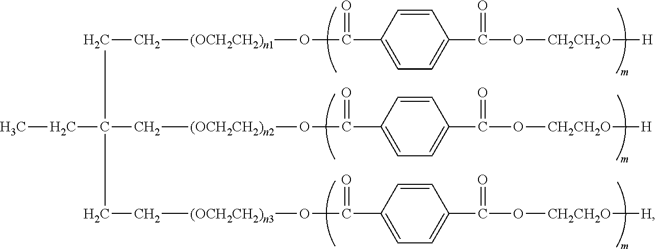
C(C[(OCH2CH2)n1]OC(C1=CC=C(C(O[CH2CH2O][H])=O)C=C1)=O)C(CC[(OCH2CH2)n3]OC(C1=CC=C(C(O[CH2CH2O][H])=O)C=C1)=O)(C[(OCH2CH2)n2]OC(C1=CC=C(C(O[CH2CH2O][H])=O)C=C1)=O)CC
